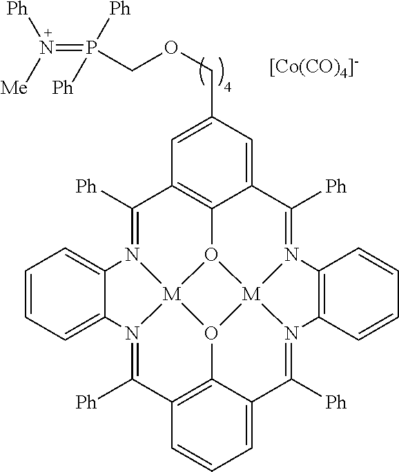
[[Co(CO)4]-].C1([Ph])=N2[M]34O5C6=C1C=C(COCP(=N([Ph])[Me])([Ph])[Ph])C=C6C([Ph])=N1[M]56O3C3=C(C([Ph])=N4C4=CC=CC=C24)C=CC=C3C([Ph])=N6C2=C1C=CC=C2
